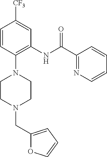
C1=CC(N2CCN(CC3=CC=CO3)CC2)=C(NC(C2=NC=CC=C2)=O)C=C1[CF3]
